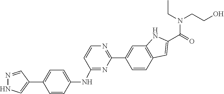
C1=CN=C(C2=CC3=C(C=C2)C=C(C(=O)N(CCO)CC)N3)N=C1NC1=CC=C(C2=CNN=C2)C=C1
